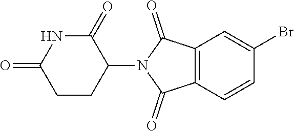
C1CC(N2C(=O)C3=C(C2=O)C=C(Br)C=C3)C(=O)NC1=O
